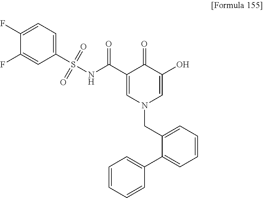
C1(F)=CC=C(S(NC(C2=CN(CC3=CC=CC=C3C3=CC=CC=C3)C=C(O)C2=O)=O)(=O)=O)C=C1F
